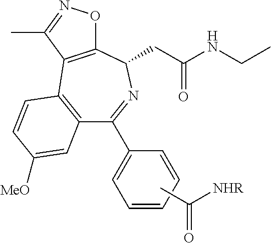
C12=C(C=CC([MeO])=C1)C1=C(C(CC(NCC)=O)N=C2C2=CC=CC=C2)ON=C1C.CC([NHR])=O
